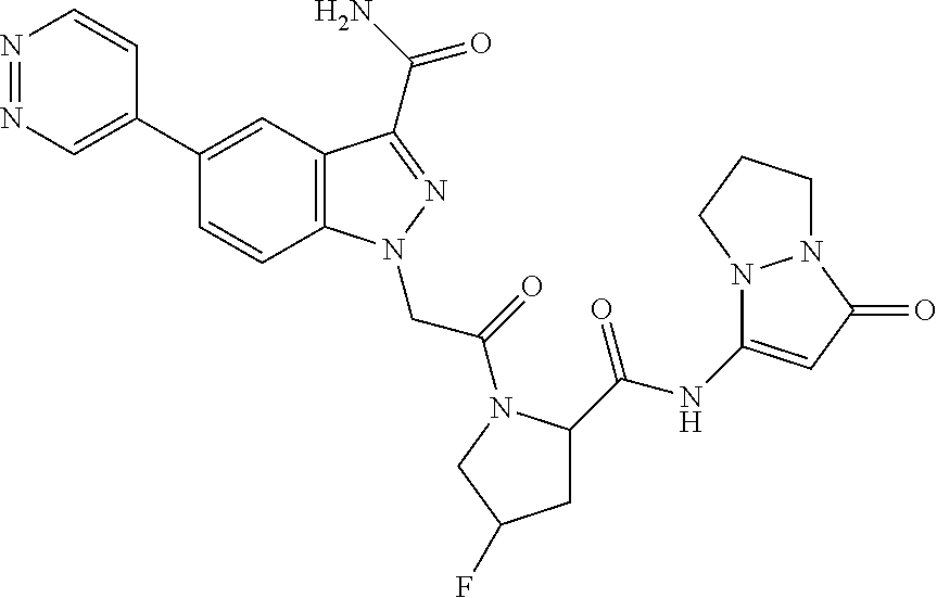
N1=NC=C(C2=CC3=C(C=C2)N(CC(=O)N2C(C(=O)NC4=CC(=O)N5N4CCC5)CC(F)C2)N=C3C(=O)N)C=C1
